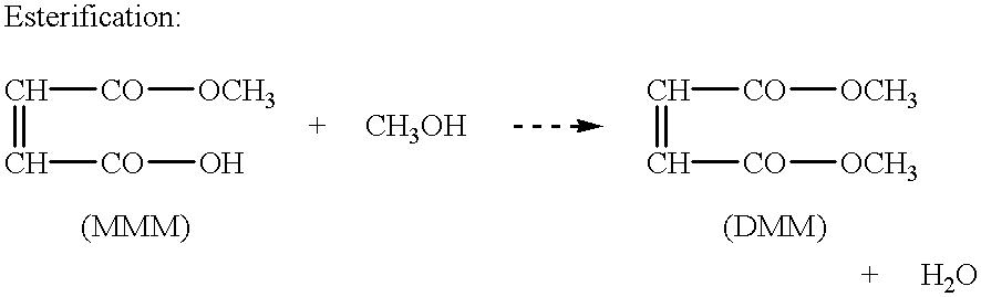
C(=C[CO][OCH3])[CO][OCH3].C(=C[CO]O)[CO][OCH3]
